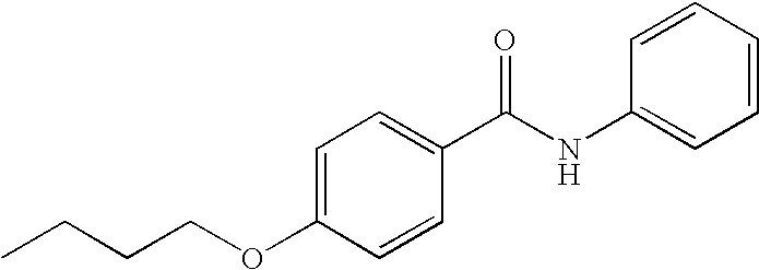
C1=C(OCCCC)C=CC(C(NC2=CC=CC=C2)=O)=C1
